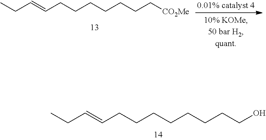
C(CCCCCCCCO)=CCC.CCC=CCCCCCCC[CO2Me]
